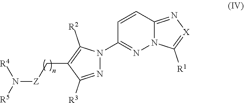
C1=CC2=N[X]=C([R1])N2N=C1N1N=C([R3])C(C[Z]N([R5])[R4])=C1[R2]
